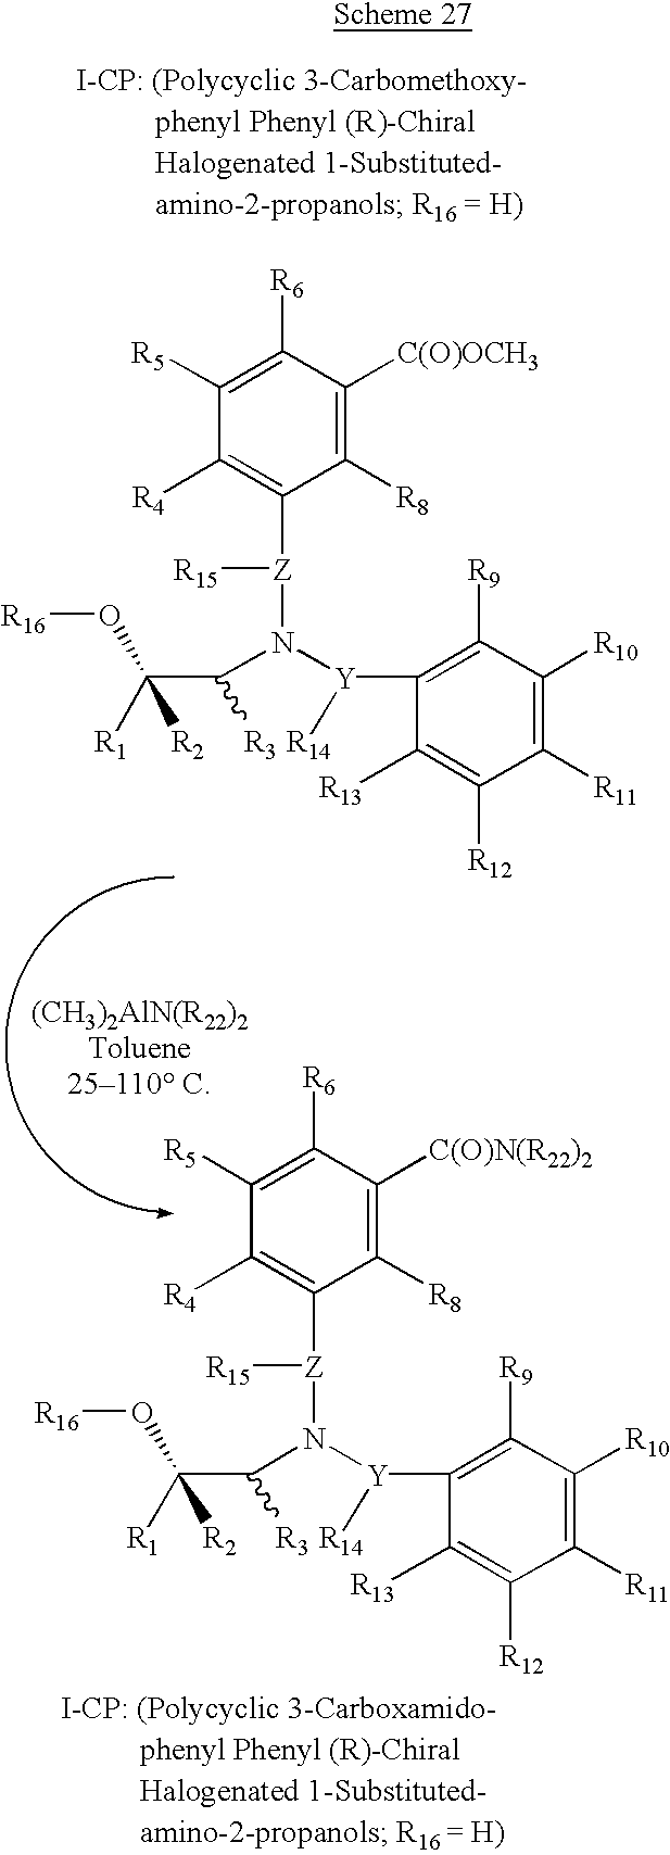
C1([R8])=C([C(O)OCH3])C([R6])=C([R5])C([R4])=C1[Z](N(C(C([R2])([R1])O[R16])[R3])[Y]([R14])C1=C([R9])C([R10])=C([R11])C([R12])=C1[R13])[R15].C1([R8])=C([C(O)N(R22)2])C([R6])=C([R5])C([R4])=C1[Z](N(C(C([R2])([R1])O[R16])[R3])[Y]([R14])C1=C([R9])C([R10])=C([R11])C([R12])=C1[R13])[R15]
